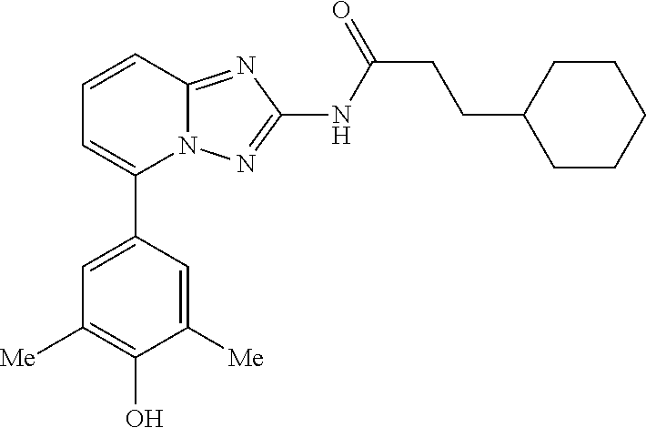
C1=C(C2=CC=CC3=NC(NC(CCC4CCCCC4)=O)=NN23)C=C([Me])C(O)=C1[Me]
